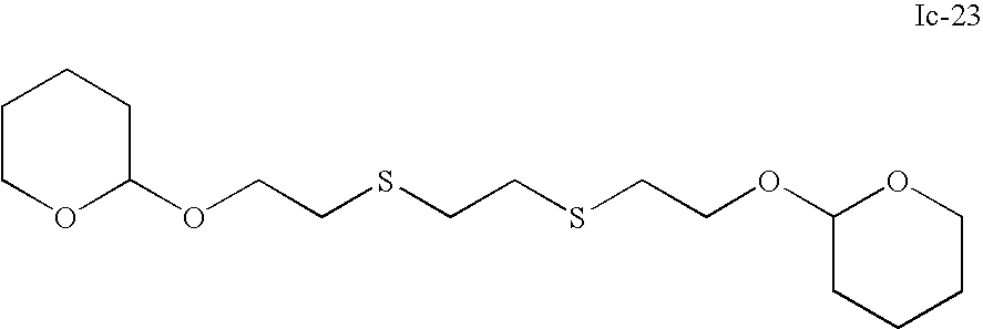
C1(OCCSCCSCCOC2CCCCO2)CCCCO1
